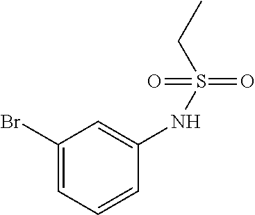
C1(Br)=CC=CC(NS(=O)(CC)=O)=C1
